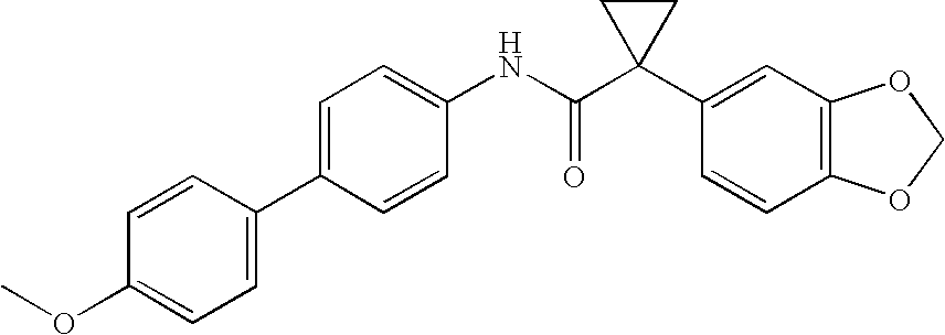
C1=C(C2=CC=C(OC)C=C2)C=CC(NC(C2(C3=CC4=C(C=C3)OCO4)CC2)=O)=C1
